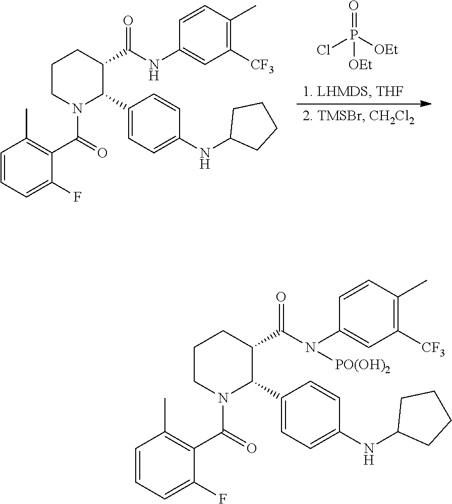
O=P([OEt])(Cl)[OEt].C1CN(C(=O)C2=C(C)C=CC=C2F)C(C2=CC=C(NC3CCCC3)C=C2)C(C(NC2=CC([CF3])=C(C)C=C2)=O)C1.C1CN(C(=O)C2=C(C)C=CC=C2F)C(C2=CC=C(NC3CCCC3)C=C2)C(C(N(C2=CC([CF3])=C(C)C=C2)[PO(OH)2])=O)C1
